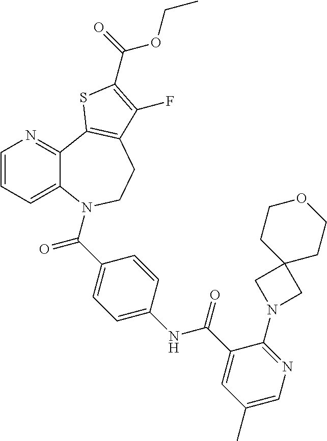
C1=CC=C2C(=N1)C1=C(CCN2C(=O)C2=CC=C(NC(=O)C3=CC(C)=CN=C3N3CC4(C3)CCOCC4)C=C2)C(F)=C(C(OCC)=O)S1
